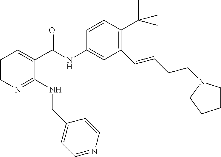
C1=CN=C(NCC2=CC=NC=C2)C(C(NC2=CC(C=CCCN3CCCC3)=C(C(C)(C)C)C=C2)=O)=C1
